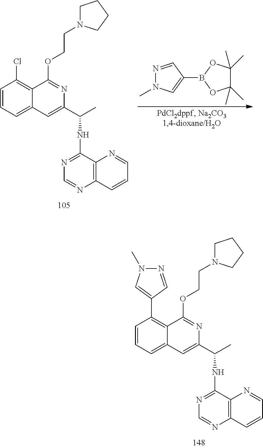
C1=CC=C2C(=C1Cl)C(OCCN1CCCC1)=NC(C(C)NC1=NC=NC3=C1N=CC=C3)=C2.N1=CC(B2OC(C)(C)C(C)(C)O2)=CN1C.C1=CC=C2C(=C1C1=CN(C)N=C1)C(OCCN1CCCC1)=NC(C(C)NC1=NC=NC3=C1N=CC=C3)=C2
